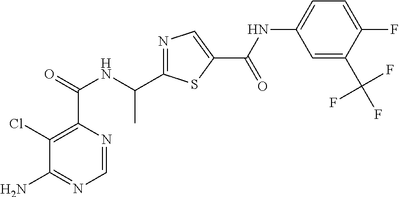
N1=C(C(NC(C2=C(Cl)C(N)=NC=N2)=O)C)SC(C(=O)NC2=CC=C(F)C(C(F)(F)F)=C2)=C1
